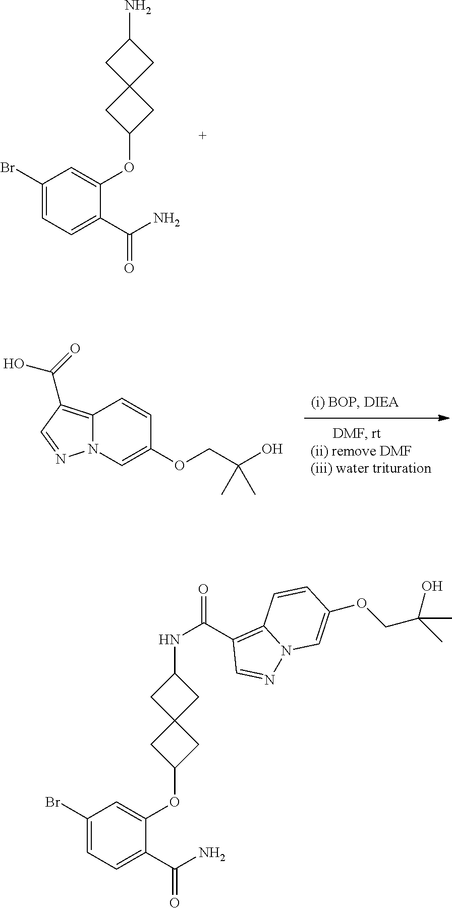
C1(Br)=CC=C(C(N)=O)C(OC2CC3(C2)CC(N)C3)=C1.C12=C(C(=O)O)C=NN1C=C(OCC(C)(C)O)C=C2.C1(Br)=CC=C(C(N)=O)C(OC2CC3(C2)CC(NC(=O)C2=C4N(N=C2)C=C(OCC(C)(O)C)C=C4)C3)=C1
